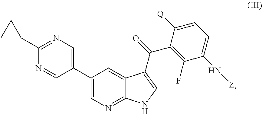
C1(C2=CN=C(C3CC3)N=C2)=CN=C2C(=C1)C(C(C1=C(F)C(N[Z])=CC=C1[Q])=O)=CN2
